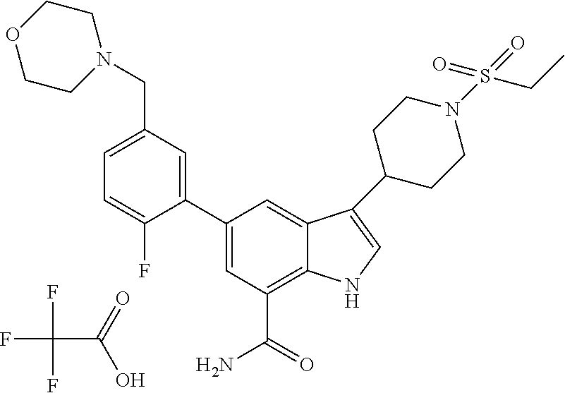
FC(C(=O)O)(F)F.C1=C(CN2CCOCC2)C=C(C2=CC(C(=O)N)=C3C(=C2)C(C2CCN(S(=O)(=O)CC)CC2)=CN3)C(F)=C1
